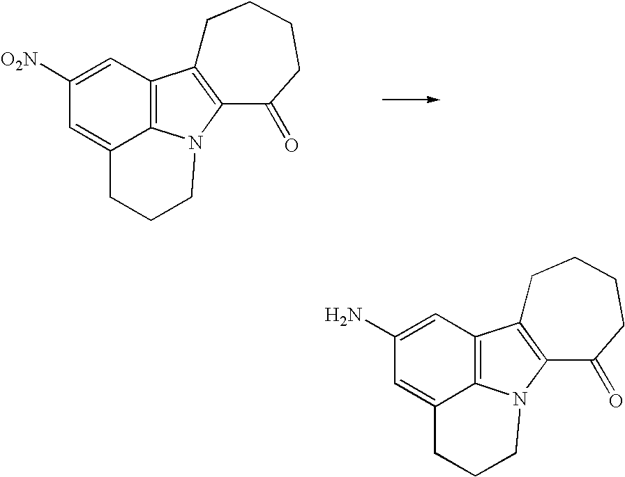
C1([O2N])=CC2=C3C(=C1)CCCN3C1=C2CCCCC1=O.C1(N)=CC2=C3C(=C1)CCCN3C1=C2CCCCC1=O
